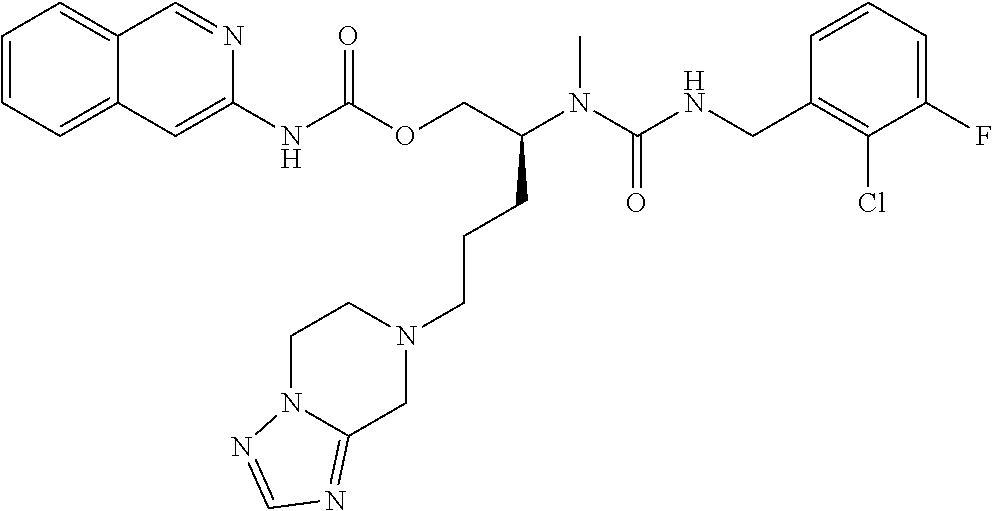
C1=CC(CNC(N(C)C(COC(NC2=CC3=CC=CC=C3C=N2)=O)CCCN2CCN3C(=NC=N3)C2)=O)=C(Cl)C(F)=C1
